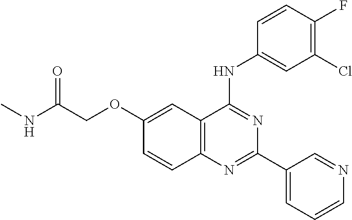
N(C(COC1=CC2=C(C=C1)N=C(C1=CC=CN=C1)N=C2NC1=CC(Cl)=C(F)C=C1)=O)C
